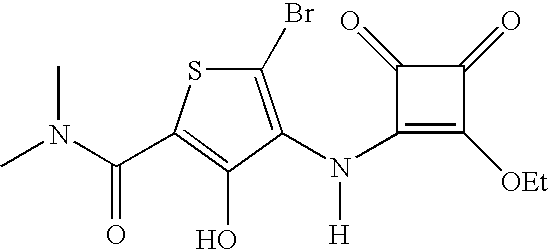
C1(N([H])C2=C(Br)SC(C(=O)N(C)C)=C2O)=C([OEt])C(=O)C1=O
